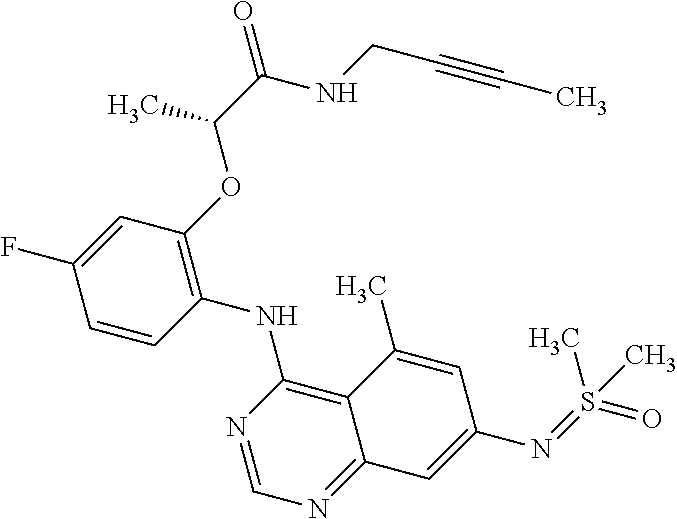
C1=CC(NC2=C3C(=NC=N2)C=C(N=S(=O)(C)C)C=C3C)=C(OC(C(=O)NCC#CC)C)C=C1F
